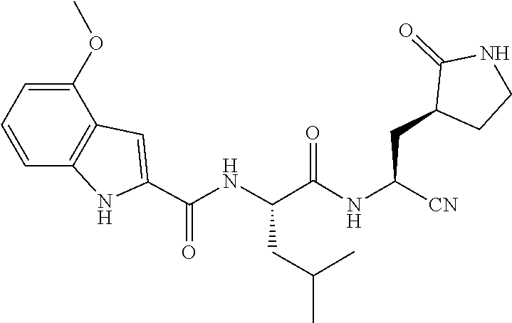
C1(C(NC(C(=O)NC(CC2C(=O)NCC2)[CN])CC(C)C)=O)=CC2=C(N1)C=CC=C2OC
